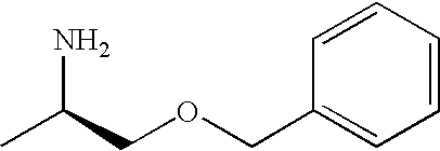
NC(C)COCC1=CC=CC=C1
